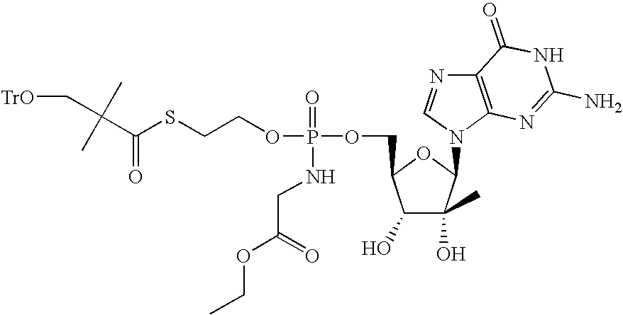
C1(O)C(O)(C)C(N2C3=C(N=C2)C(=O)NC(N)=N3)OC1COP(=O)(NCC(=O)OCC)OCCSC(C(C[TrO])(C)C)=O
